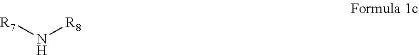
N([R7])[R8]
